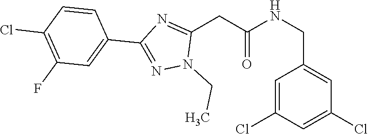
C(C1=CC(Cl)=CC(Cl)=C1)NC(CC1=NC(C2=CC(F)=C(Cl)C=C2)=NN1CC)=O
